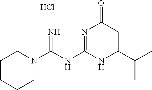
C1CCCN(C(NC2=NC(=O)CC(C(C)C)N2)=N)C1.Cl
